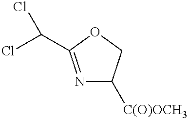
N1=C(C(Cl)Cl)OCC1[C(O)OCH3]
